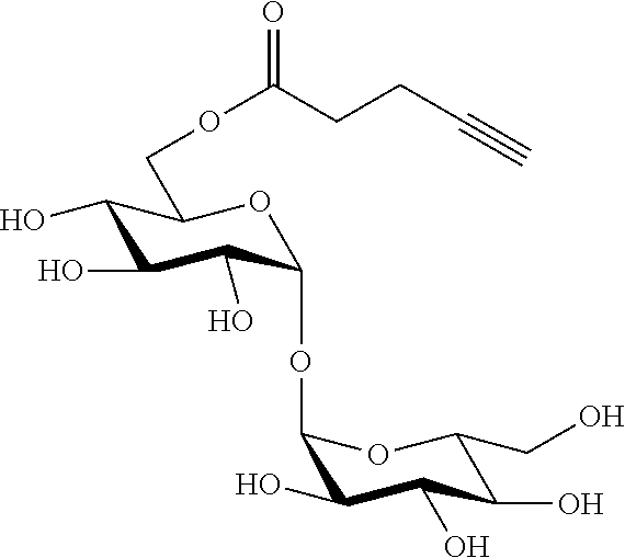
C1(O)C(O)C(O)C(OC2C(O)C(O)C(O)C(CO)O2)OC1COC(=O)CCC#C
